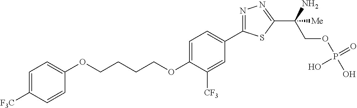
C(OC1=CC=C(C2=NN=C(C(COP(O)(=O)O)(N)[Me])S2)C=C1[CF3])CCCOC1=CC=C([F3C])C=C1
